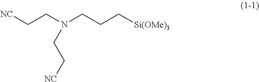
[NC]CCN(CCC[Si(OMe)3])CC[NC]
